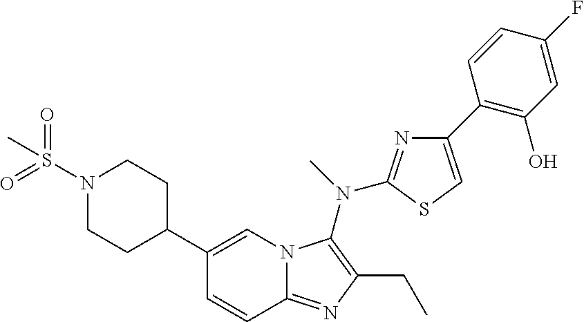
C1(C2CCN(S(=O)(=O)C)CC2)=CN2C(=NC(CC)=C2N(C)C2=NC(C3=C(O)C=C(F)C=C3)=CS2)C=C1
